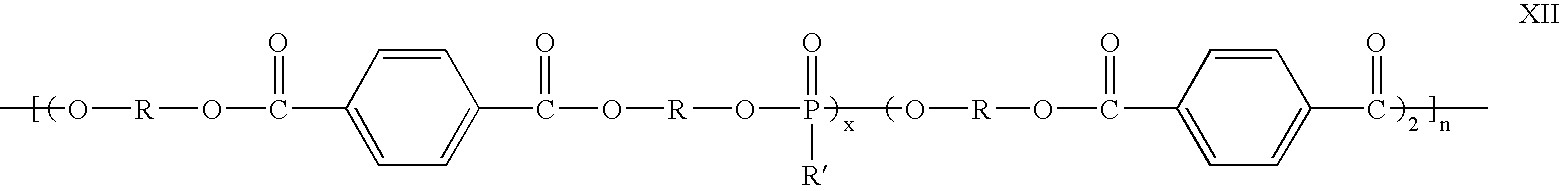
CO[R]OC(C1=CC=C(C(O[R]OP(O[R]OC(C2=CC=C(C(C)=O)C=C2)=O)(=O)[R])=O)C=C1)=O
